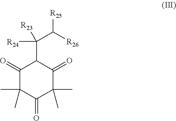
C1(=O)C(C)(C)C(=O)C(C)(C)C(=O)C1C([R24])([R23])C([R25])[R26]
